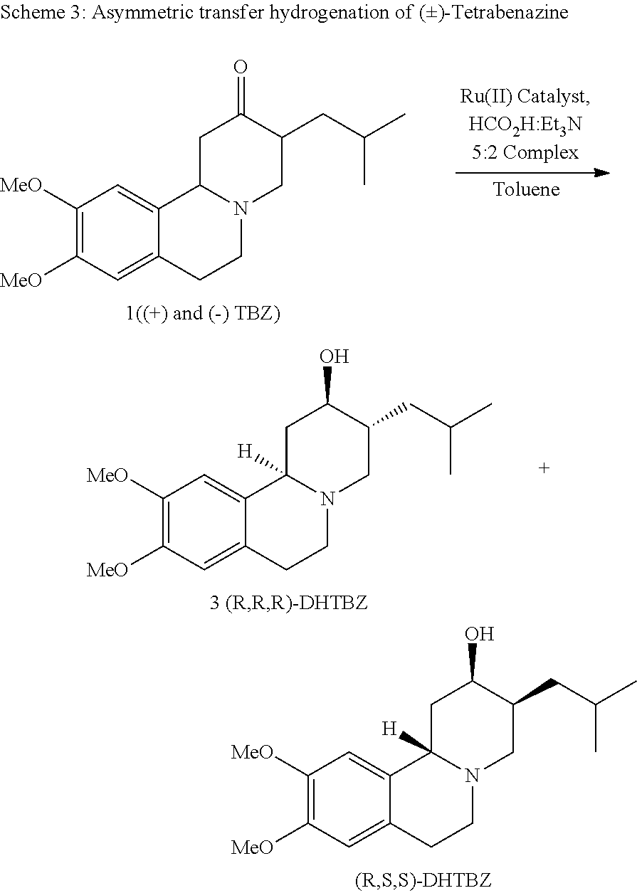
C1([MeO])=C([MeO])C=C2C(=C1)C1([H])N(CC2)CC(CC(C)C)C(O)C1.C1([MeO])=C([MeO])C=C2C(=C1)C1N(CC2)CC(CC(C)C)C(=O)C1.C1([MeO])=C([MeO])C=C2C(=C1)C1([H])N(CC2)CC(CC(C)C)C(O)C1
